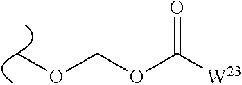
COCOC(=O)[W23]
